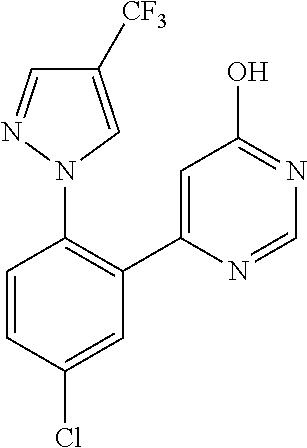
C1([CF3])=CN(C2=C(C3=CC(O)=NC=N3)C=C(Cl)C=C2)N=C1
